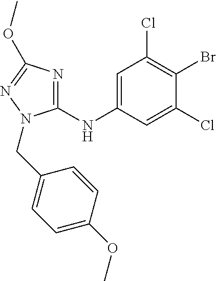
C1(NC2=CC(Cl)=C(Br)C(Cl)=C2)=NC(OC)=NN1CC1=CC=C(OC)C=C1
